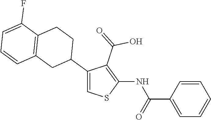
C1(C2CCC3=C(C2)C=CC=C3F)=CSC(NC(C2=CC=CC=C2)=O)=C1C(=O)O
